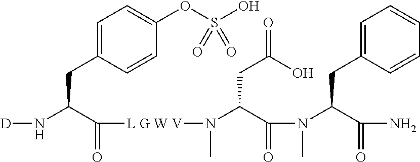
[D]NC(C([L G W V]N(C(C(N(C(C(N)=O)CC1=CC=CC=C1)C)=O)CC(=O)O)C)=O)CC1=CC=C(OS(O)(=O)=O)C=C1
